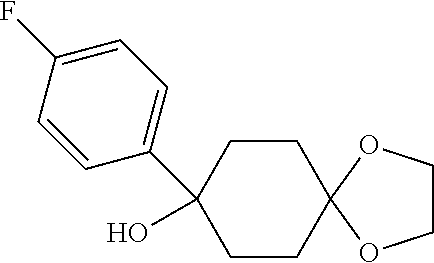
C1COC2(O1)CCC(C1=CC=C(F)C=C1)(O)CC2
